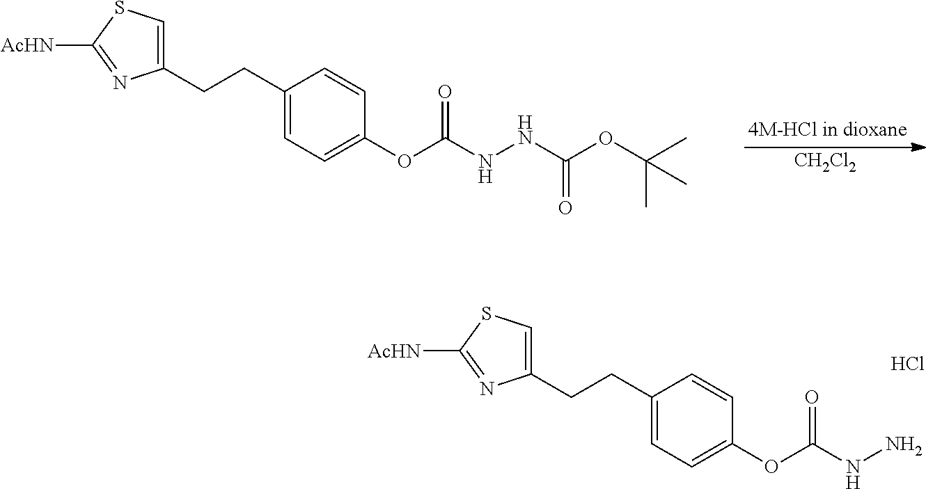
C1(CCC2=CC=C(OC(NNC(OC(C)(C)C)=O)=O)C=C2)=CSC([AcHN])=N1.[CH2Cl2].C1(CCC2=CC=C(OC(NN)=O)C=C2)=CSC([AcHN])=N1.Cl
